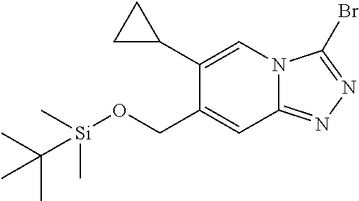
C1(C2=CN3C(=NN=C3Br)C=C2CO[Si](C(C)(C)C)(C)C)CC1
